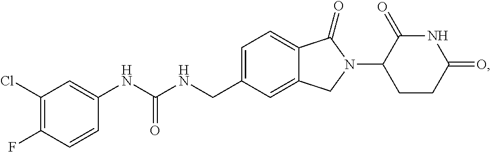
C1=C(CNC(NC2=CC(Cl)=C(F)C=C2)=O)C=C2C(=C1)C(=O)N(C1CCC(=O)NC1=O)C2
